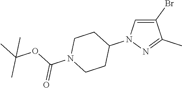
C1(Br)=CN(C2CCN(C(OC(C)(C)C)=O)CC2)N=C1C
